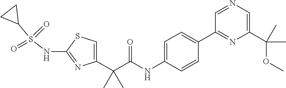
C1=C(C(C(NC2=CC=C(C3=NC(C(C)(C)OC)=CN=C3)C=C2)=O)(C)C)N=C(NS(C2CC2)(=O)=O)S1
